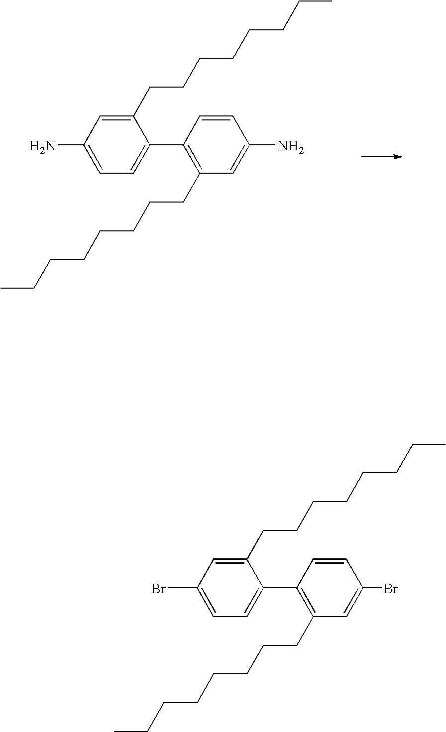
C1(CCCCCCCC)=CC(Br)=CC=C1C1=C(CCCCCCCC)C=C(Br)C=C1.C1(CCCCCCCC)=CC(N)=CC=C1C1=C(CCCCCCCC)C=C(N)C=C1
